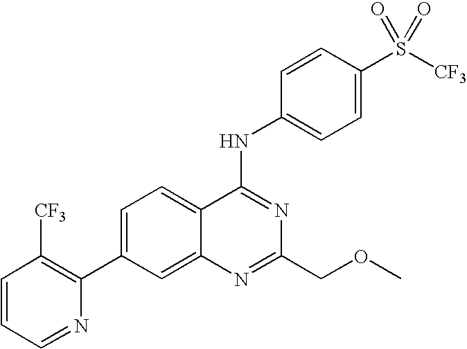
C1=CC=NC(C2=CC=C3C(=C2)N=C(COC)N=C3NC2=CC=C(S([CF3])(=O)=O)C=C2)=C1[CF3]
